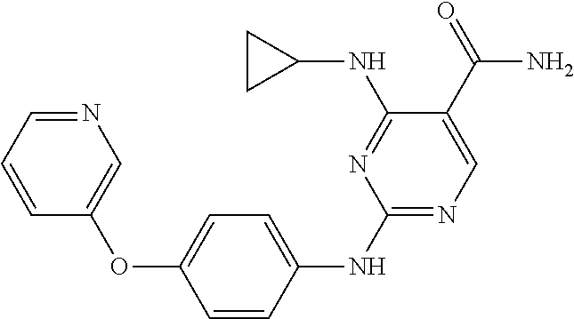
C1(NC2=CC=C(OC3=CN=CC=C3)C=C2)=NC=C(C(=O)N)C(NC2CC2)=N1
